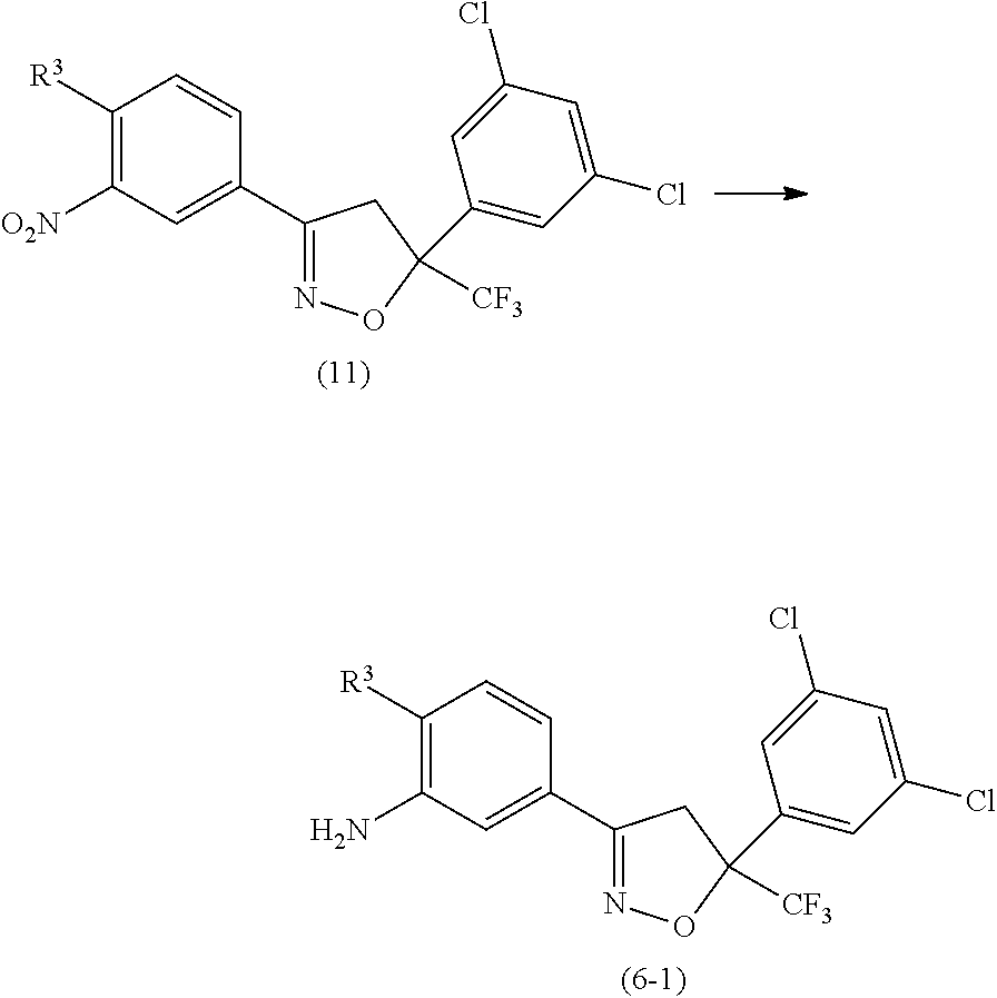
C1([R3])=C([O2N])C=C(C2=NOC([CF3])(C3=CC(Cl)=CC(Cl)=C3)C2)C=C1.C1([R3])=C(N)C=C(C2=NOC([CF3])(C3=CC(Cl)=CC(Cl)=C3)C2)C=C1
